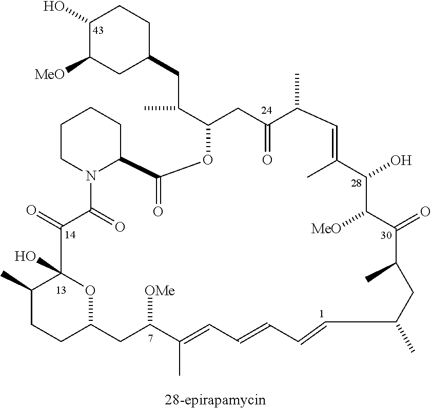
C1(O)C([MeO])CC(CC(C2CC(=O)C(C)C=C(C)C(O)C([MeO])C(=O)C(C)CC(C)C=CC=CC=C(C)C([OMe])CC3CCC(C)C(O)(C(=O)C(=O)N4C(C(=O)O2)CCCC4)O3)C)CC1
